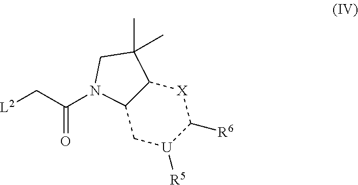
[X]1C2C(C[U]([R5])C1[R6])N(C(=O)C[L2])CC2(C)C
